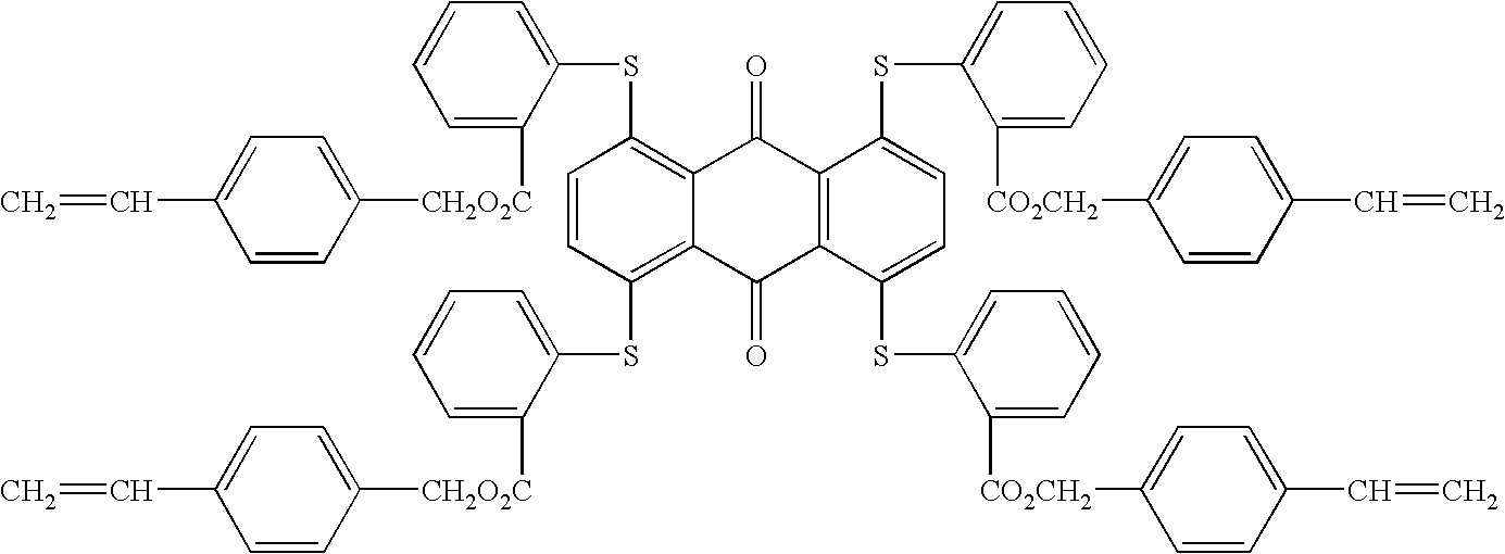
C1(SC2=CC=CC=C2[CH2O2C]C2=CC=C(C=C)C=C2)=C2C(=C(SC3=CC=CC=C3[CH2O2C]C3=CC=C(C=C)C=C3)C=C1)C(=O)C1=C(C2=O)C(SC2=CC=CC=C2[CO2CH2]C2=CC=C(C=C)C=C2)=CC=C1SC1=CC=CC=C1[CO2CH2]C1=CC=C(C=C)C=C1
